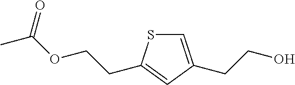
S1C=C(CCO)C=C1CCOC(C)=O
